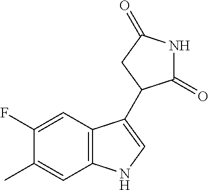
C12=C(C=C(F)C(C)=C1)C(C1C(=O)NC(=O)C1)=CN2
